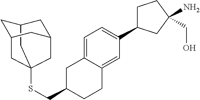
C12CC3(SCC4CC5=CC=C(C6CCC(N)(CO)C6)C=C5CC4)CC(C1)CC(C2)C3
